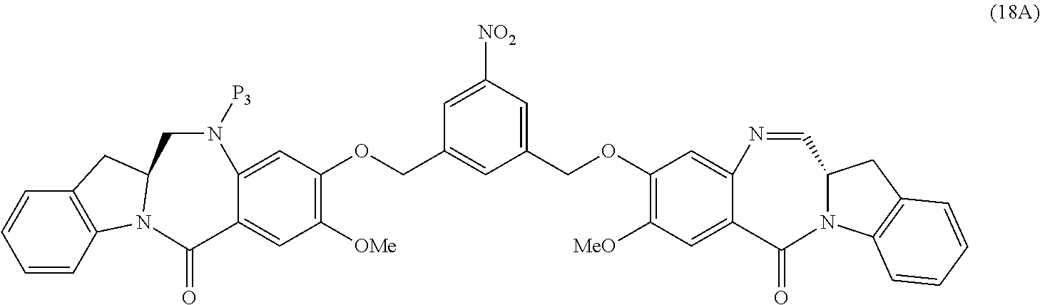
C1(OCC2=CC(COC3=C([MeO])C=C4C(=C3)N=CC3N(C5=C(C3)C=CC=C5)C4=O)=CC([NO2])=C2)=C([OMe])C=C2C(=C1)N([P3])CC1N(C2=O)C2=C(C=CC=C2)C1
